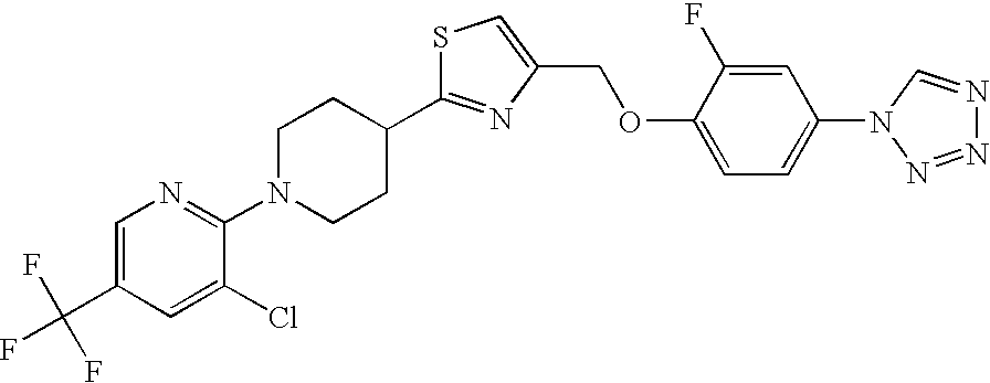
C1=C(C(F)(F)F)C=C(Cl)C(N2CCC(C3=NC(COC4=CC=C(N5N=NN=C5)C=C4F)=CS3)CC2)=N1
